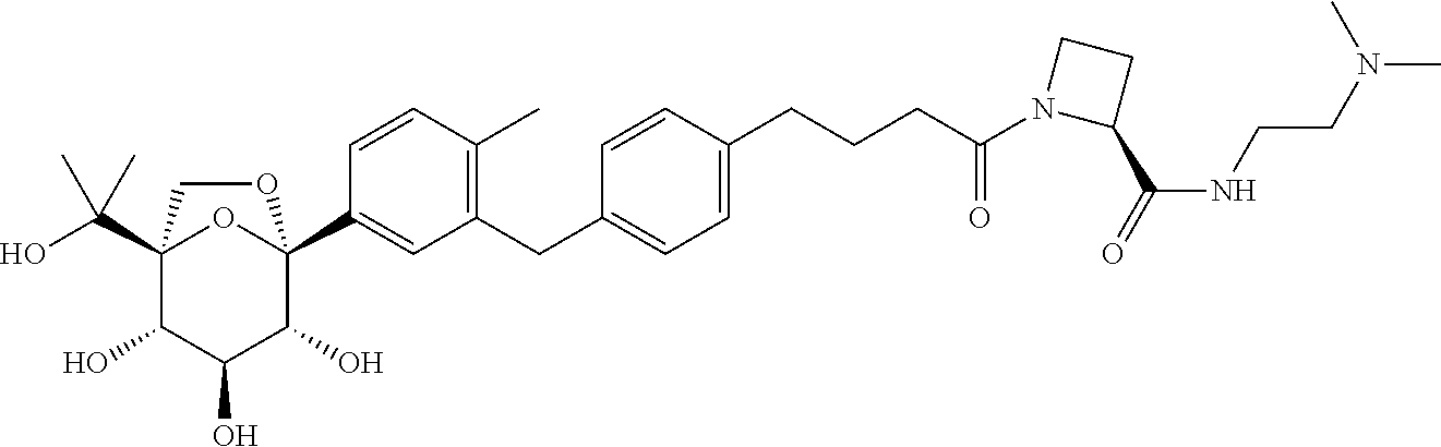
OC(C12C(O)C(O)C(O)C(C3=CC(CC4=CC=C(CCCC(N5C(C(=O)NCCN(C)C)CC5)=O)C=C4)=C(C)C=C3)(O1)OC2)(C)C
